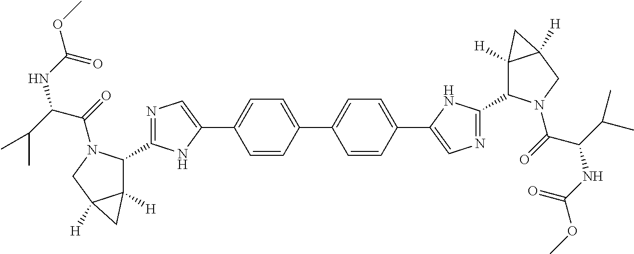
C1=CC(C2=CC=C(C3=CN=C(C4C5([H])C([H])(CN4C(=O)C(C(C)C)NC(OC)=O)C5)N3)C=C2)=CC=C1C1=CN=C(C2C3([H])C([H])(CN2C(=O)C(C(C)C)NC(OC)=O)C3)N1
